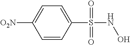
C1(S(NO)(=O)=O)=CC=C([O2N])C=C1
